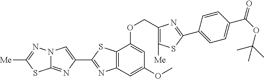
N12C(=NC(C3=NC4=C(S3)C(OCC3=C([Me])SC(C5=CC=C(C(OC(C)(C)C)=O)C=C5)=N3)=CC(OC)=C4)=C1)SC([Me])=N2
